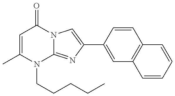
C1=C(C)N(CCCCC)C2=NC(C3=CC4=C(C=C3)C=CC=C4)=CN2C1=O
